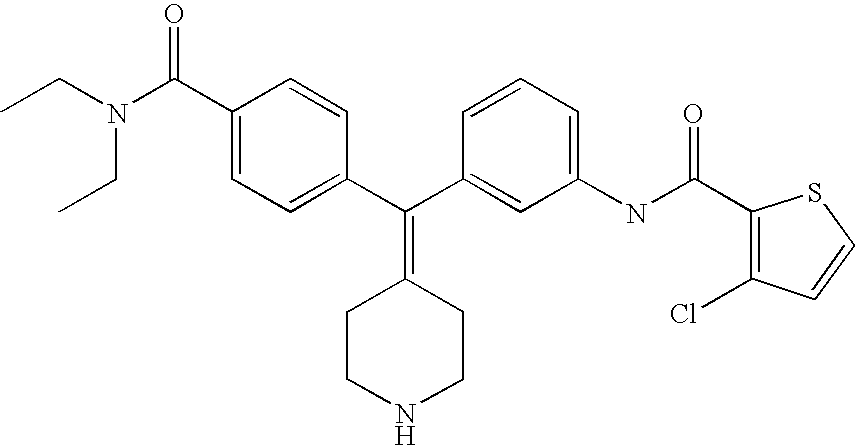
CCN(CC)C(C1=CC=C(C(C2=CC(NC(C3=C(Cl)C=CS3)=O)=CC=C2)=C2CCNCC2)C=C1)=O
